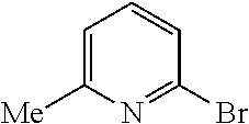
C1=C([Me])N=C(Br)C=C1
